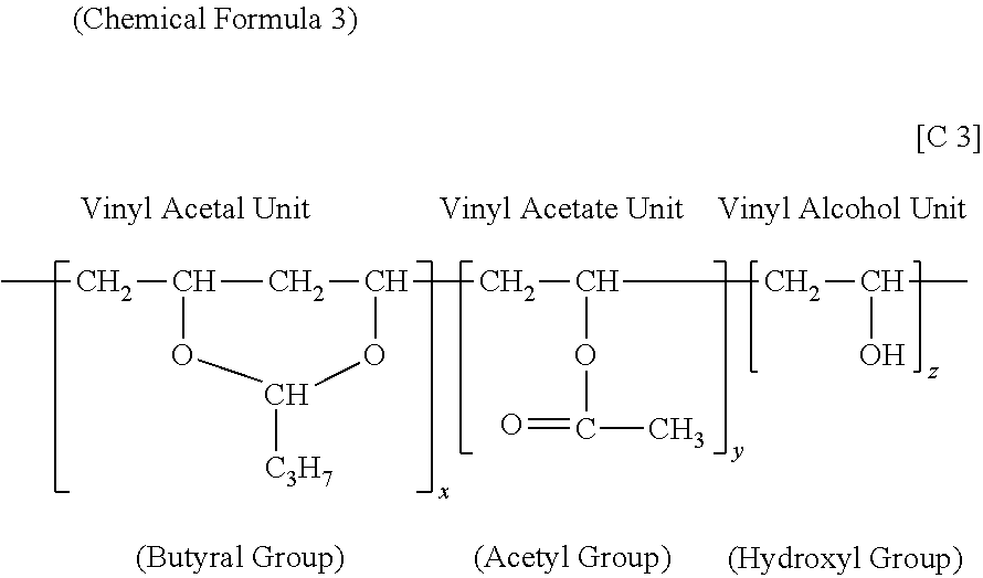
CCC1OC([C3H7])OC(CC(OC(=O)C)CC(O)C)C1
